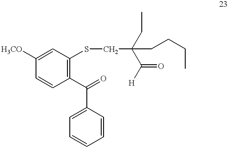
C1([H3CO])=CC(SCC(CC)(CCCC)C([H])=O)=C(C(=O)C2=CC=CC=C2)C=C1
